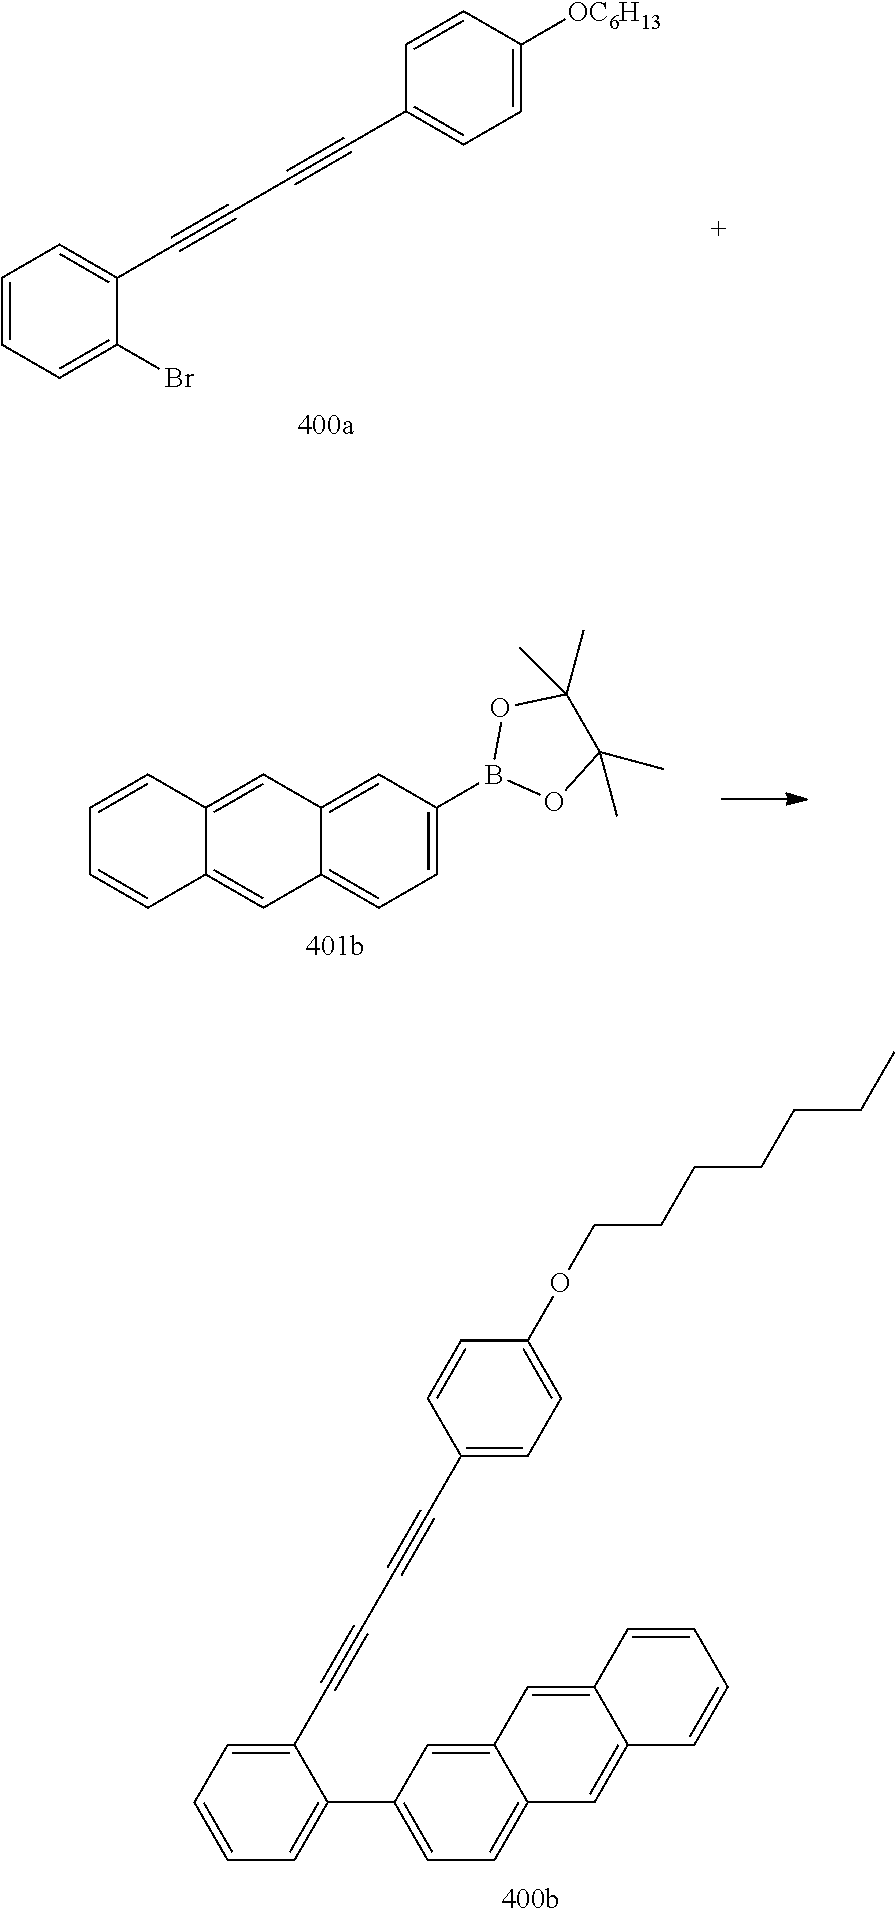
C1=CC=C(Br)C(C#CC#CC2=CC=C([OC6H13])C=C2)=C1.C1=C(B2OC(C)(C)C(C)(C)O2)C=C2C(=C1)C=C1C(=C2)C=CC=C1.C1(C#CC#CC2=CC=C(OCCCCCCC)C=C2)=CC=CC=C1C1=CC=C2C(=C1)C=C1C(=C2)C=CC=C1
